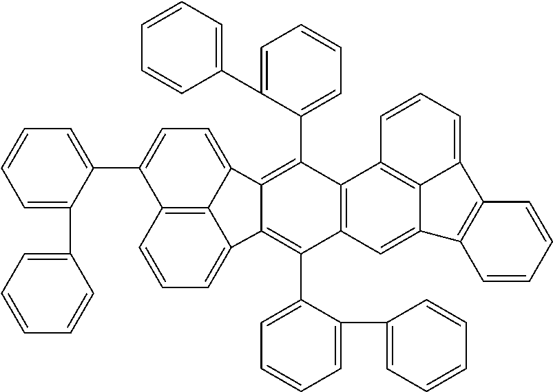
C1=CC=C2C3=C1C(C1=CC=CC=C1C1=CC=CC=C1)=CC=C3C1=C(C3=CC=CC=C3C3=CC=CC=C3)C3=C(C(C4=CC=CC=C4C4=CC=CC=C4)=C21)C=C1C2=C3C=CC=C2C2=C1C=CC=C2
